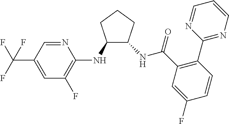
C1(NC2=C(F)C=C(C(F)(F)F)C=N2)C(NC(C2=C(C3=NC=CC=N3)C=CC(F)=C2)=O)CCC1
